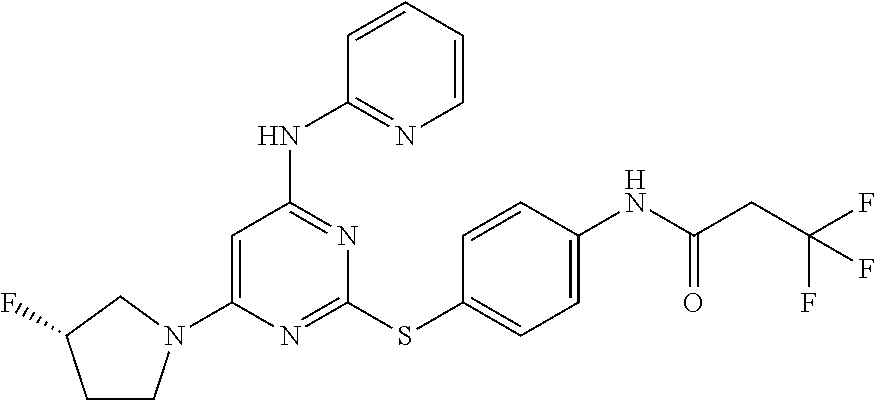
C1=C(N2CCC(F)C2)N=C(SC2=CC=C(NC(=O)CC(F)(F)F)C=C2)N=C1NC1=NC=CC=C1
